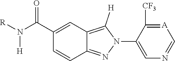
N1(C2=CN=C[A]=C2[CF3])C([H])=C2C=C(C(N([H])[R])=O)C=CC2=N1
